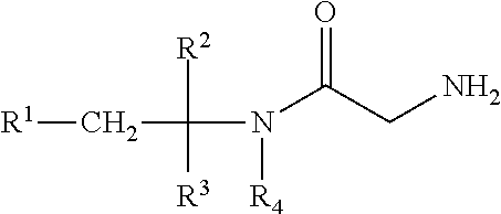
[R1]CC([R2])([R3])N([R4])C(CN)=O
